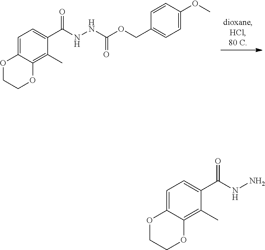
N(C(OCC1=CC=C(OC)C=C1)=O)NC(C1=CC=C2C(=C1C)OCCO2)=O.C1=C2C(=C(C)C(C(NN)=O)=C1)OCCO2
